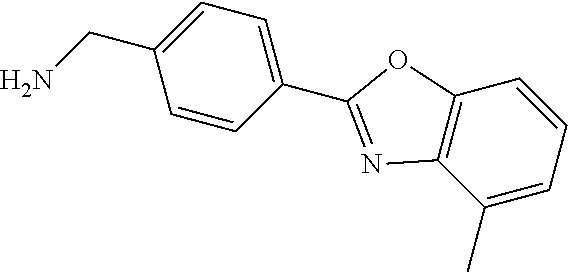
N1=C(C2=CC=C(CN)C=C2)OC2=C1C(C)=CC=C2
